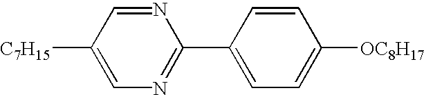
C1([C7H15])=CN=C(C2=CC=C([OC8H17])C=C2)N=C1
